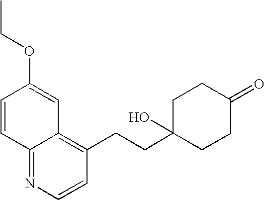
C1=CC2=NC=CC(CCC3(O)CCC(=O)CC3)=C2C=C1OCC
